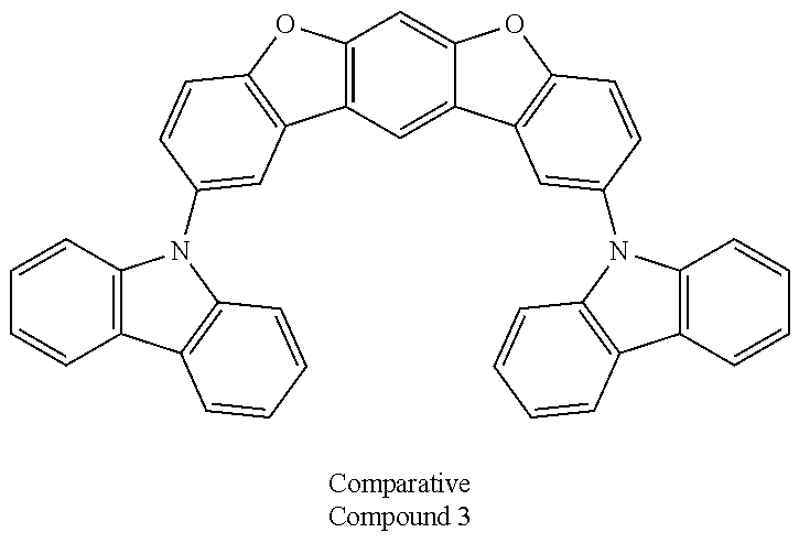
C12=C(C=C3C(=C1)OC1=C3C=C(N3C4=C(C5=C3C=CC=C5)C=CC=C4)C=C1)C1=C(O2)C=CC(N2C3=C(C4=C2C=CC=C4)C=CC=C3)=C1
